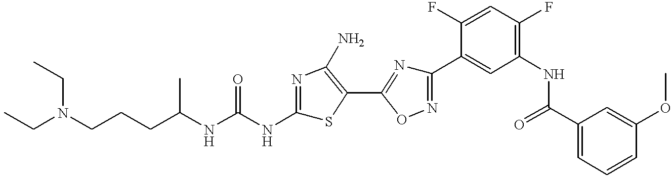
C(C(NC(NC1=NC(N)=C(C2=NC(C3=CC(NC(C4=CC=CC(OC)=C4)=O)=C(F)C=C3F)=NO2)S1)=O)C)CCN(CC)CC
